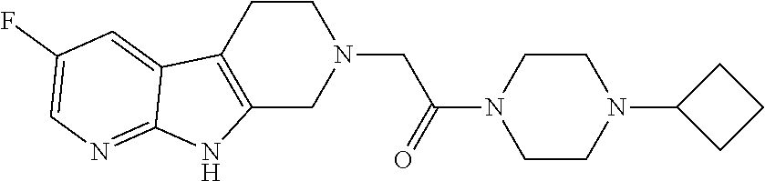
C1CC2=C(CN1CC(N1CCN(C3CCC3)CC1)=O)NC1=NC=C(F)C=C21
